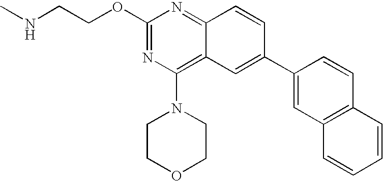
C1(OCCNC)=NC(N2CCOCC2)=C2C(=N1)C=CC(C1=CC3=C(C=C1)C=CC=C3)=C2
